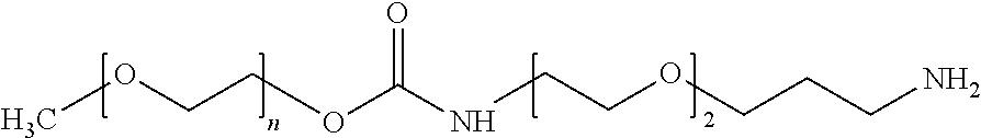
COCCOC(NCCOCCCN)=O
